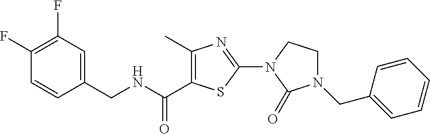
C1(C)=C(C(NCC2=CC(F)=C(F)C=C2)=O)SC(N2C(=O)N(CC3=CC=CC=C3)CC2)=N1
